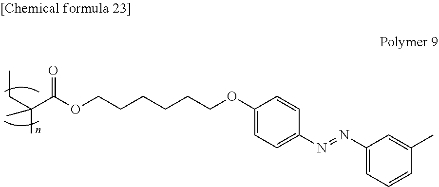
C(C(OCCCCCCOC1=CC=C(N=NC2=CC=CC(C)=C2)C=C1)=O)(CC)(C)C
